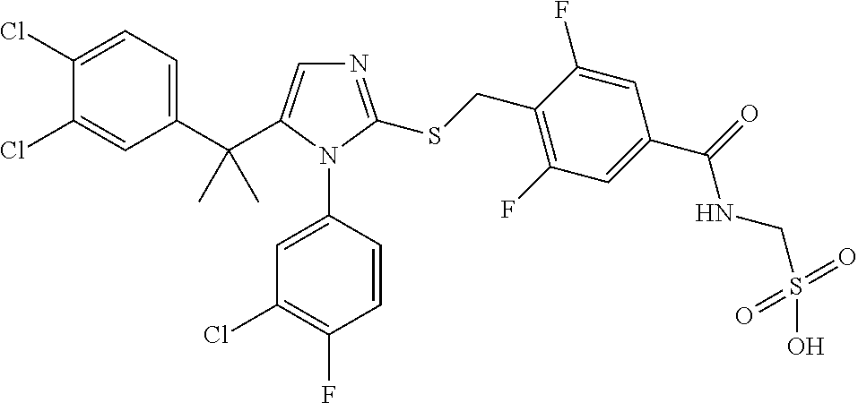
C1(C(C2=CN=C(SCC3=C(F)C=C(C(NCS(O)(=O)=O)=O)C=C3F)N2C2=CC(Cl)=C(F)C=C2)(C)C)=CC=C(Cl)C(Cl)=C1
